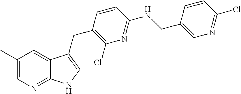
C1(C)=CN=C2C(=C1)C(CC1=C(Cl)N=C(NCC3=CN=C(Cl)C=C3)C=C1)=CN2
